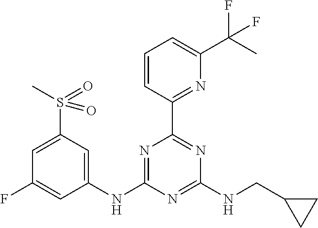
C1(NC2=NC(C3=NC(C(C)(F)F)=CC=C3)=NC(NCC3CC3)=N2)=CC(S(=O)(C)=O)=CC(F)=C1
